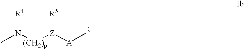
CN([(CH2)p][Z]([A]C)[R5])[R4]
